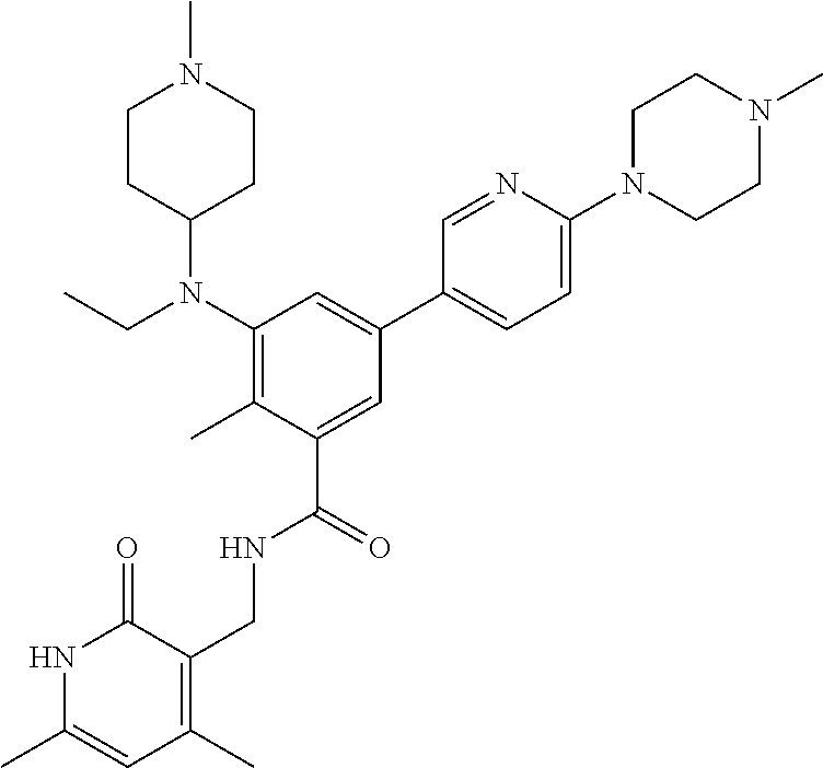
N1C(C)=CC(C)=C(CNC(C2=CC(C3=CC=C(N4CCN(C)CC4)N=C3)=CC(N(CC)C3CCN(C)CC3)=C2C)=O)C1=O
